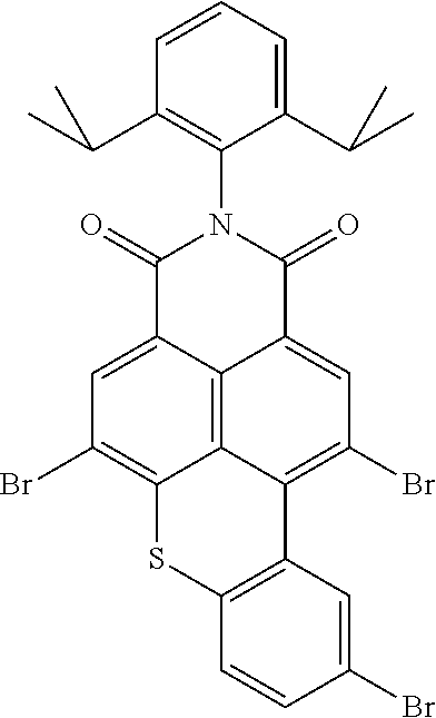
C1(C(C)C)=CC=CC(C(C)C)=C1N1C(=O)C2=CC(Br)=C3C4=C2C(=CC(Br)=C4SC2=C3C=C(Br)C=C2)C1=O
